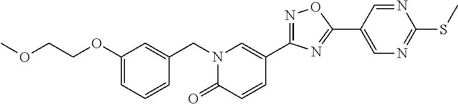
C1(OCCOC)=CC=CC(CN2C(=O)C=CC(C3=NOC(C4=CN=C(SC)N=C4)=N3)=C2)=C1
